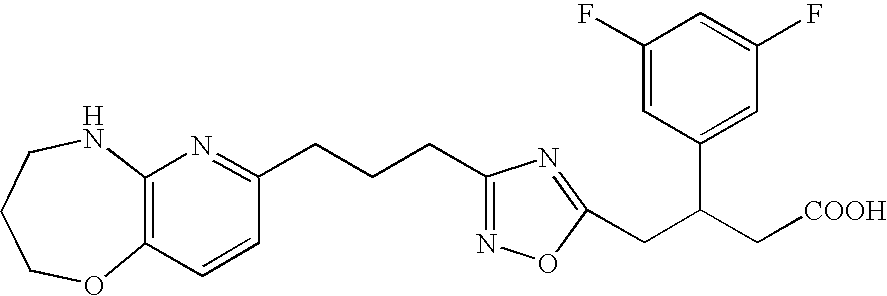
C1COC2=C(NC1)N=C(CCCC1=NOC(CC(C[COOH])C3=CC(F)=CC(F)=C3)=N1)C=C2
